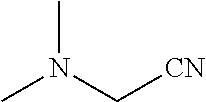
CN(C[CN])C
